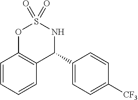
C1=CC=CC2=C1OS(=O)(=O)NC2C1=CC=C([CF3])C=C1
